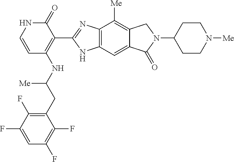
C1(=O)NC=CC(NC(CC2=C(F)C(F)=CC(F)=C2F)[Me])=C1C1=NC2=C(N1)C=C1C(=C2[Me])CN(C2CCN([Me])CC2)C1=O
